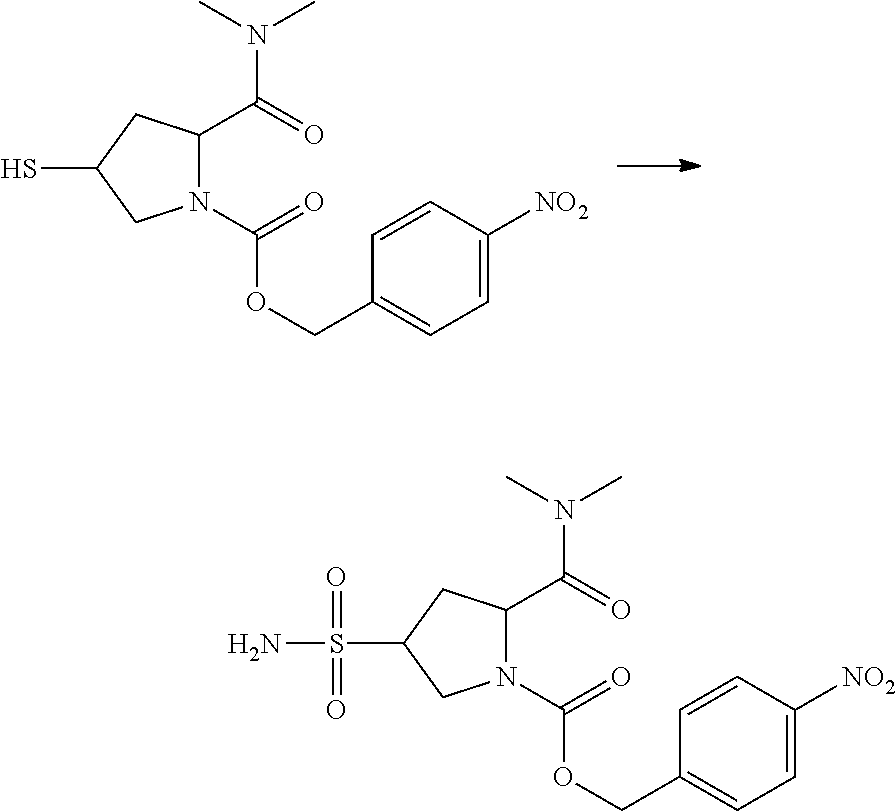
C(N(C)C)(=O)C1N(C(=O)OCC2=CC=C([NO2])C=C2)CC(S)C1.C(N(C)C)(=O)C1N(C(=O)OCC2=CC=C([NO2])C=C2)CC(S(N)(=O)=O)C1
